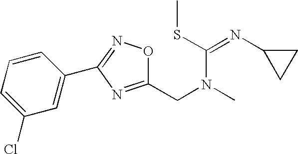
C1(CN(C)C(=NC2CC2)SC)=NC(C2=CC(Cl)=CC=C2)=NO1
